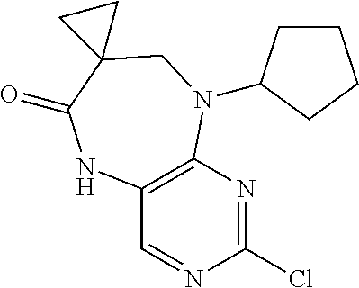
C1=NC(Cl)=NC2=C1NC(=O)C1(CN2C2CCCC2)CC1
